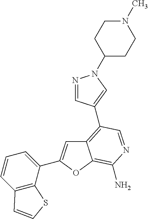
C12=C(C3=CN(C4CCN(C)CC4)N=C3)C=NC(N)=C1OC(C1=CC=CC3=C1SC=C3)=C2
